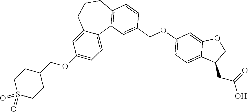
C1CCC2=CC(OCC3CCS(=O)(=O)CC3)=CC=C2C2=C1C=CC(COC1=CC=C3C(=C1)OCC3CC(=O)O)=C2
